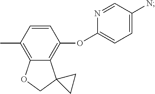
C1=CC(C)=C2C(=C1OC1=CC=C(N)C=N1)C1(CO2)CC1
